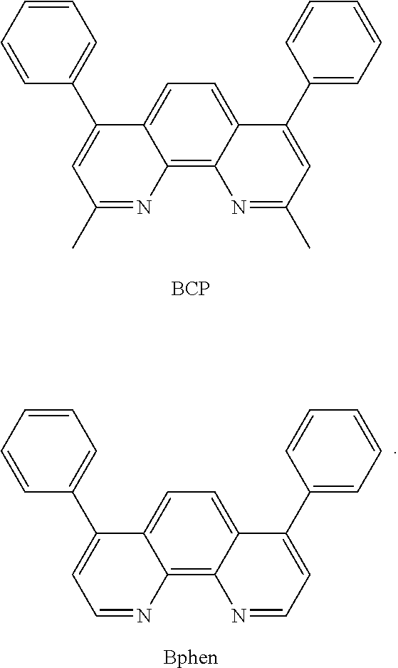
C1=CC=CC(C2=CC(C)=NC3=C4C(=CC=C32)C(C2=CC=CC=C2)=CC(C)=N4)=C1.[BCP].C1=CC=CC(C2=CC=NC3=C4C(=CC=C32)C(C2=CC=CC=C2)=CC=N4)=C1.[Bphen]
